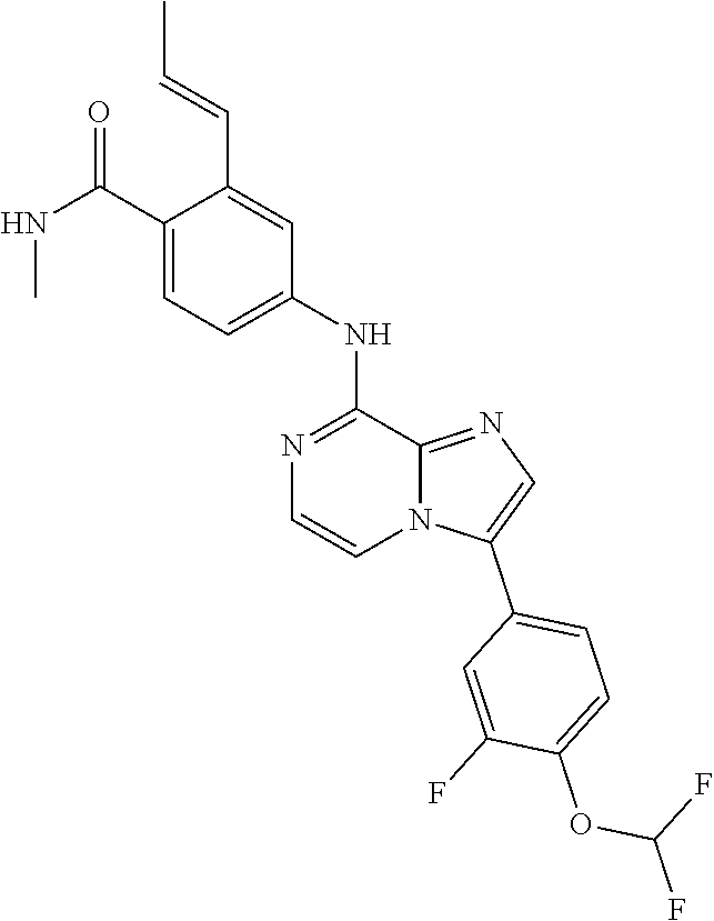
C1(C(=O)NC)=CC=C(NC2=NC=CN3C2=NC=C3C2=CC=C(OC(F)F)C(F)=C2)C=C1C=CC
